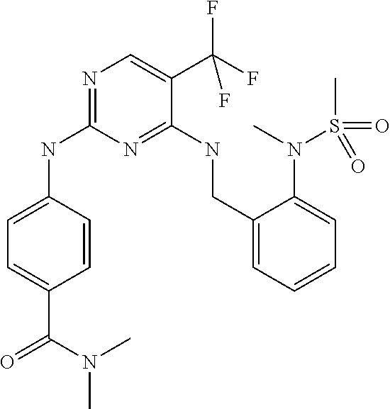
C1=C(C(=O)N(C)C)C=CC(NC2=NC=C(C(F)(F)F)C(NCC3=CC=CC=C3N(S(C)(=O)=O)C)=N2)=C1
